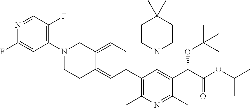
C1(N2CCC3=CC(C4=C(C)N=C(C)C(C(C(OC(C)C)=O)OC(C)(C)C)=C4N4CCC(C)(C)CC4)=CC=C3C2)=C(F)C=NC(F)=C1
